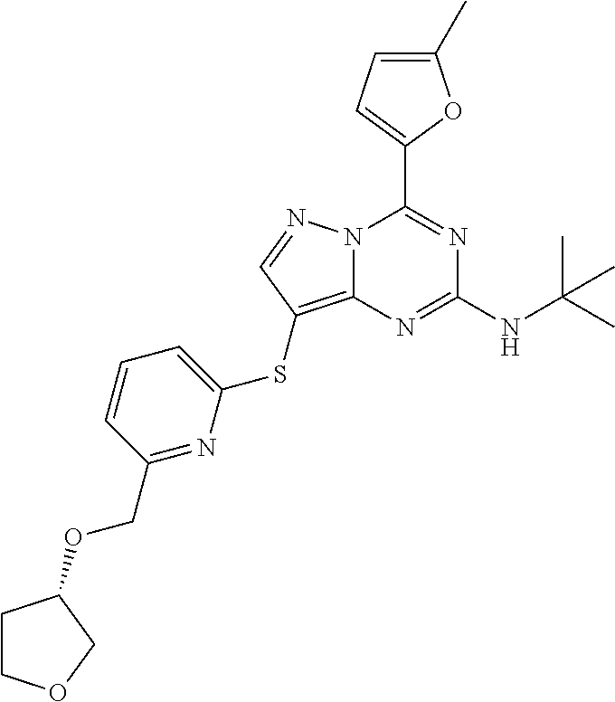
N12C(=C(SC3=CC=CC(COC4CCOC4)=N3)C=N1)N=C(NC(C)(C)C)N=C2C1=CC=C(C)O1
